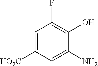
C1=C([HO2C])C=C(N)C(O)=C1F
